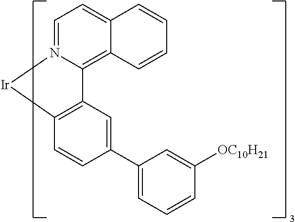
C12=C3N(=CC=C1C=CC=C2)[Ir]C1=C3C=C(C2=CC=CC([OC10H21])=C2)C=C1
